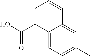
C12=CC=C(C)C=C1C=CC=C2C(O)=O
